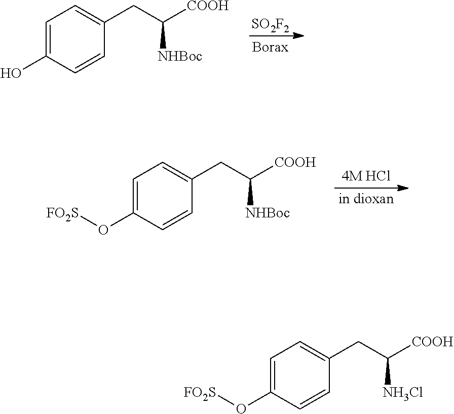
[SO2F2].C1=C(O)C=CC(CC([COOH])[NHBoc])=C1.C1=C(O[FO2S])C=CC(CC([COOH])[NHBoc])=C1.C1=C(O[FO2S])C=CC(CC([COOH])[NH3Cl])=C1
